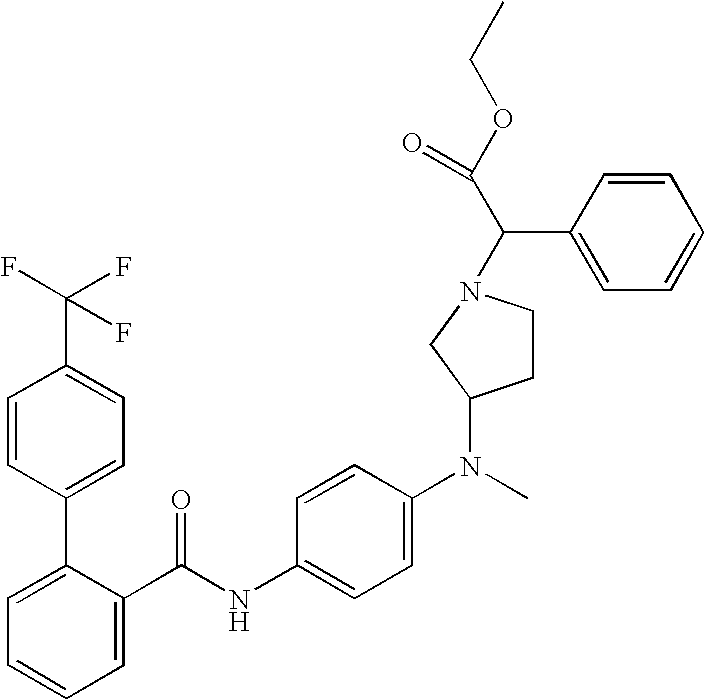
C1=C(C(NC2=CC=C(N(C)C3CCN(C(C(OCC)=O)C4=CC=CC=C4)C3)C=C2)=O)C(C2=CC=C(C(F)(F)F)C=C2)=CC=C1
